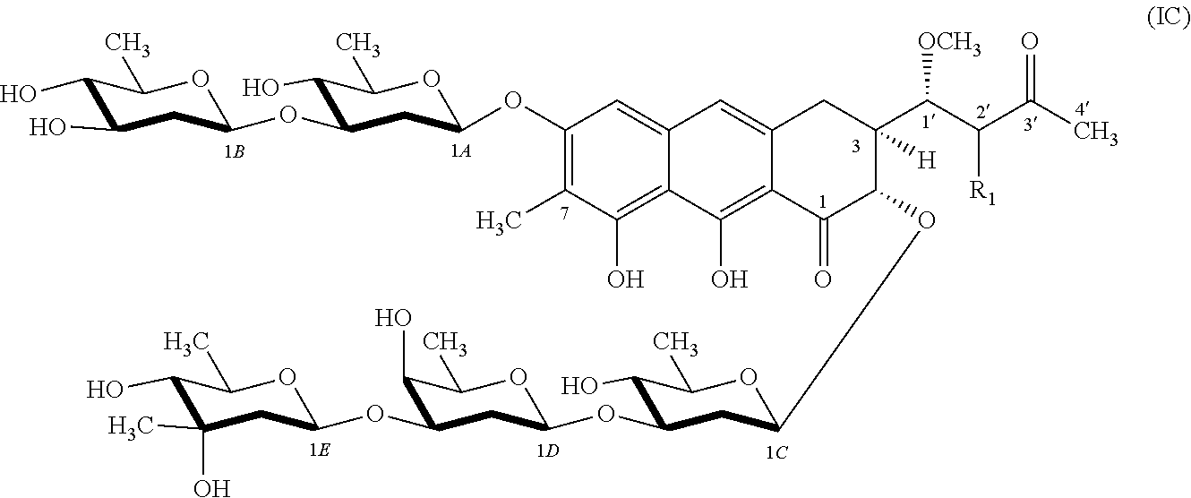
C1(O)C(O)CC(OC2C(O)C(C)OC(OC3=C(C)C(O)=C4C(=C3)C=C3C(=C4O)C(=O)C(OC4CC(OC5CC(OC6CC(C)(O)C(O)C(C)O6)C(O)C(C)O5)C(O)C(C)O4)C(C(C(C(C)=O)[R1])[OCH3])([H])C3)C2)OC1C
